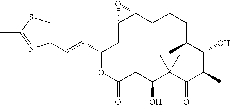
C1(C=C(C2CC3C(CCCC(C)C(O)C(C)C(=O)C(C)(C)C(O)CC(=O)O2)O3)C)=CSC(C)=N1
